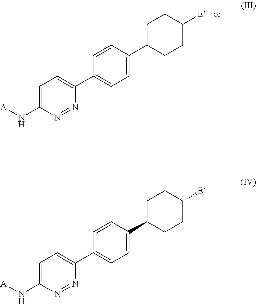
C1=CC(C2CCC([E])CC2)=CC=C1C1=CC=C(N[A])N=N1.C1=CC(C2CCC([E])CC2)=CC=C1C1=CC=C(N[A])N=N1
